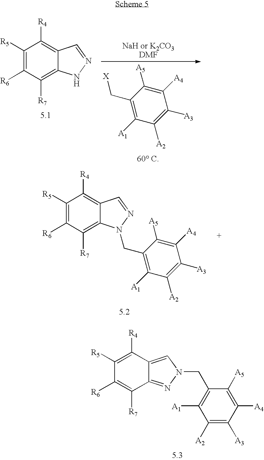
C(C1=C([A1])C([A2])=C([A3])C([A4])=C1[A5])[X].C1([R5])=C([R6])C([R7])=C2C(=C1[R4])C=NN2.C1([R5])=C([R4])C2=CN(CC3=C([A1])C([A2])=C([A3])C([A4])=C3[A5])N=C2C([R7])=C1[R6].C1([R5])=C([R6])C([R7])=C2C(=C1[R4])C=NN2CC1=C([A1])C([A2])=C([A3])C([A4])=C1[A5]
